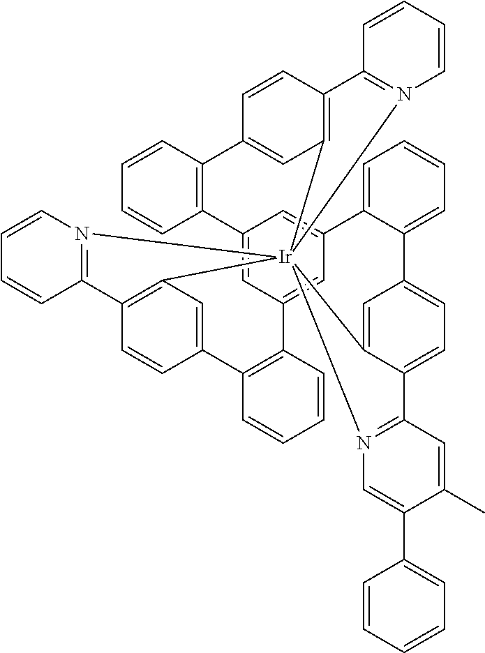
C12=CC3=CC(=C1)C1=CC=CC=C1C1=CC=C4C(=C1)[Ir]15(C6=C(C=CC(=C6)C6=C3C=CC=C6)C3=N1C=CC=C3)(C1=C(C=CC(=C1)C1=C2C=CC=C1)C1=N5C=CC=C1)N1=C4C=C(C)C(C2=CC=CC=C2)=C1
